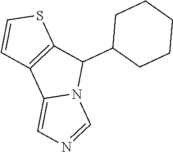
C1(C2C3=C(C4=CN=CN24)C=CS3)CCCCC1
